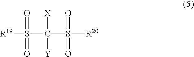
[R19]S(C(S([R20])(=O)=O)([X])[Y])(=O)=O
